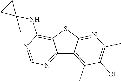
C12=NC=NC(NC3(C)CC3)=C1SC1=NC(C)=C(Cl)C(C)=C21
